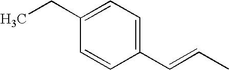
C1=CC(C=CC)=CC=C1CC
